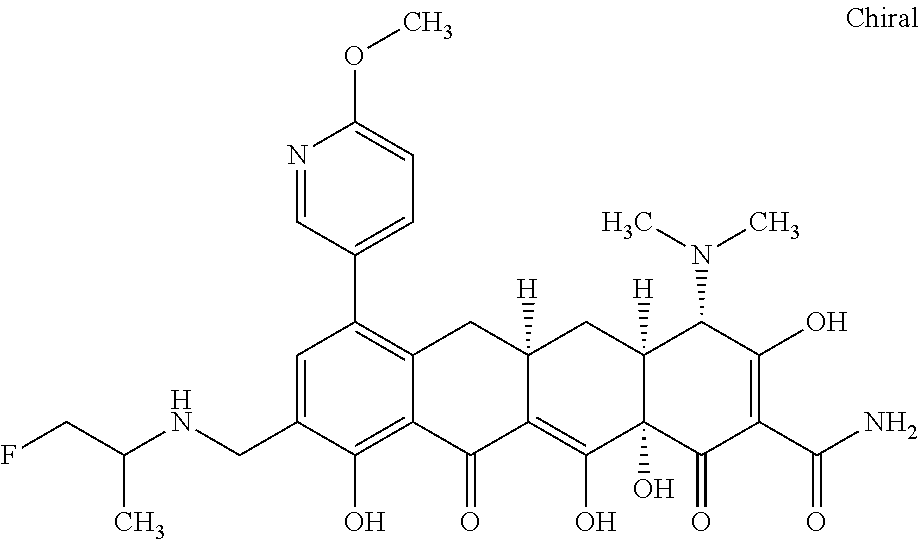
C12([H])C(O)(C(=O)C(C(N)=O)=C(O)C1N(C)C)C(O)=C1C([H])(C2)CC2=C(C3=CC=C(OC)N=C3)C=C(CNC(CF)C)C(O)=C2C1=O
